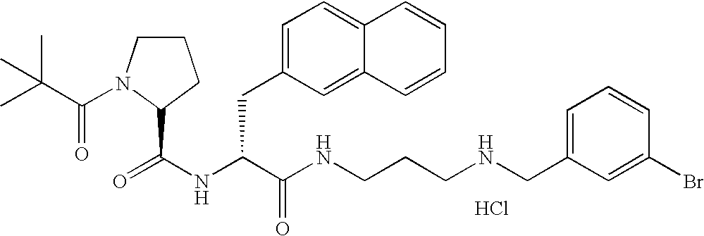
Cl.N(C(C(NCCCNCC1=CC=CC(Br)=C1)=O)CC1=CC=C2C(=C1)C=CC=C2)C(=O)C1N(C(=O)C(C)(C)C)CCC1
